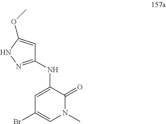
BrC1=CN(C)C(=O)C(NC2=NNC(OC)=C2)=C1
